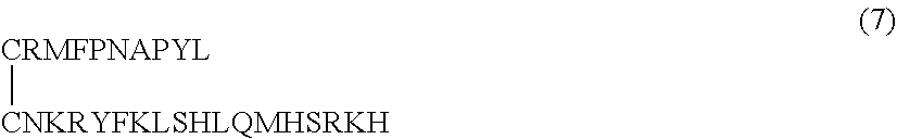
[CRMFPNAPYL][CNKRYFKLSHLQMHSRKH]
